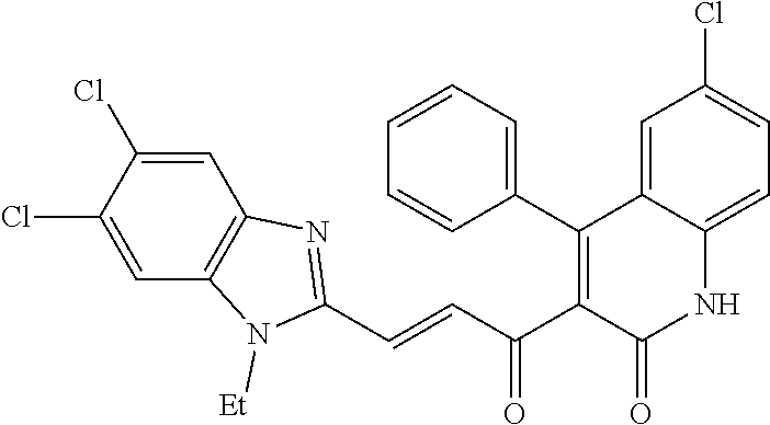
C(=CC(C1=C(C2=CC=CC=C2)C2=CC(Cl)=CC=C2NC1=O)=O)C1=NC2=C(C=C(Cl)C(Cl)=C2)N1[Et]
